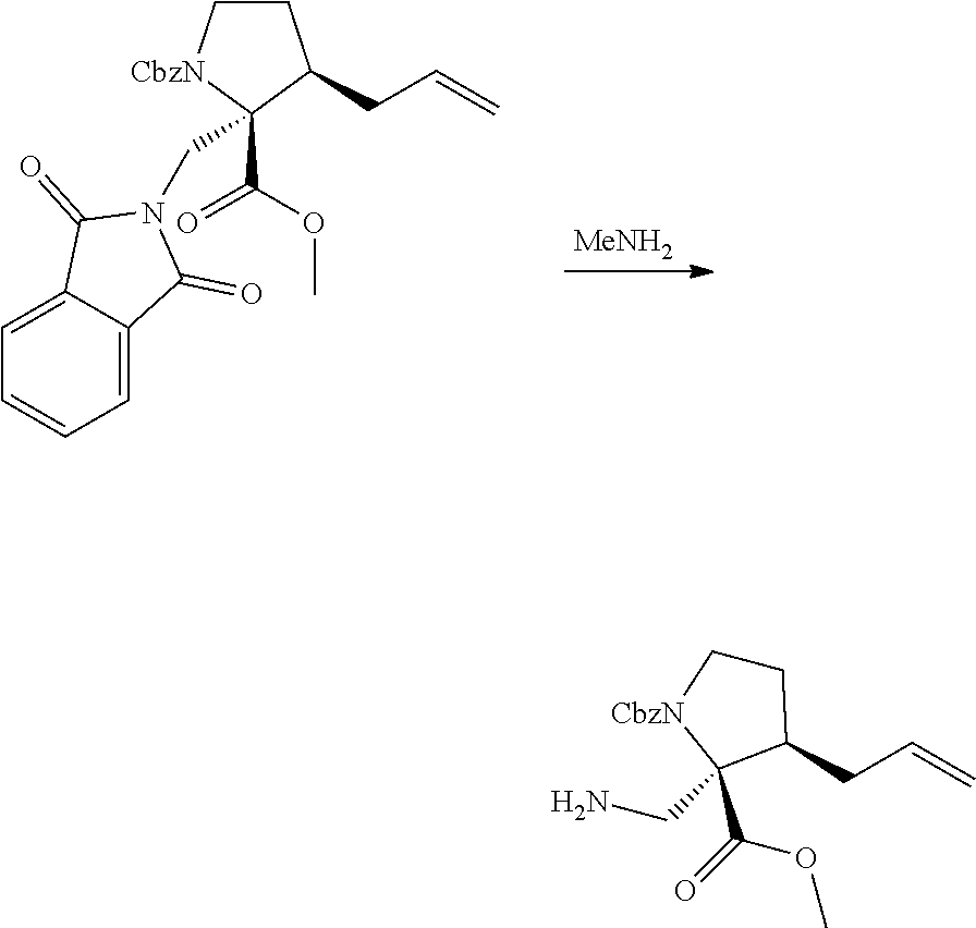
[MeNH2].C1C[CbzN]C(C(=O)OC)(CN2C(=O)C3=CC=CC=C3C2=O)C1CC=C.C1C[CbzN]C(CN)(C(OC)=O)C1CC=C
